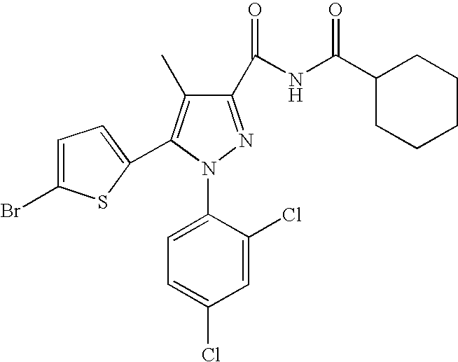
C1=C(Cl)C(N2N=C(C(NC(C3CCCCC3)=O)=O)C(C)=C2C2=CC=C(Br)S2)=CC=C1Cl
